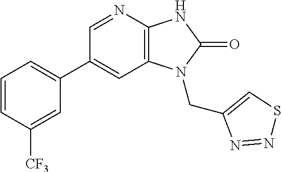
C1(C2=CC=CC([CF3])=C2)=CC2=C(N=C1)NC(=O)N2CC1=CSN=N1
